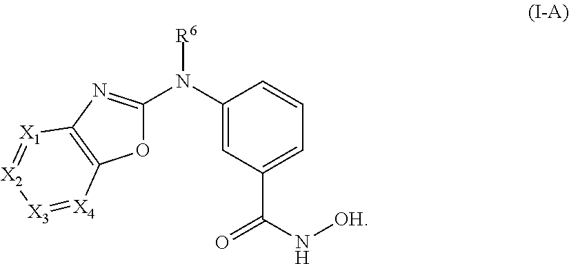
O1C(N(C2=CC(C(N[OH])=O)=CC=C2)[R6])=NC2=C1[X4]=[X3][X2]=[X1]2
